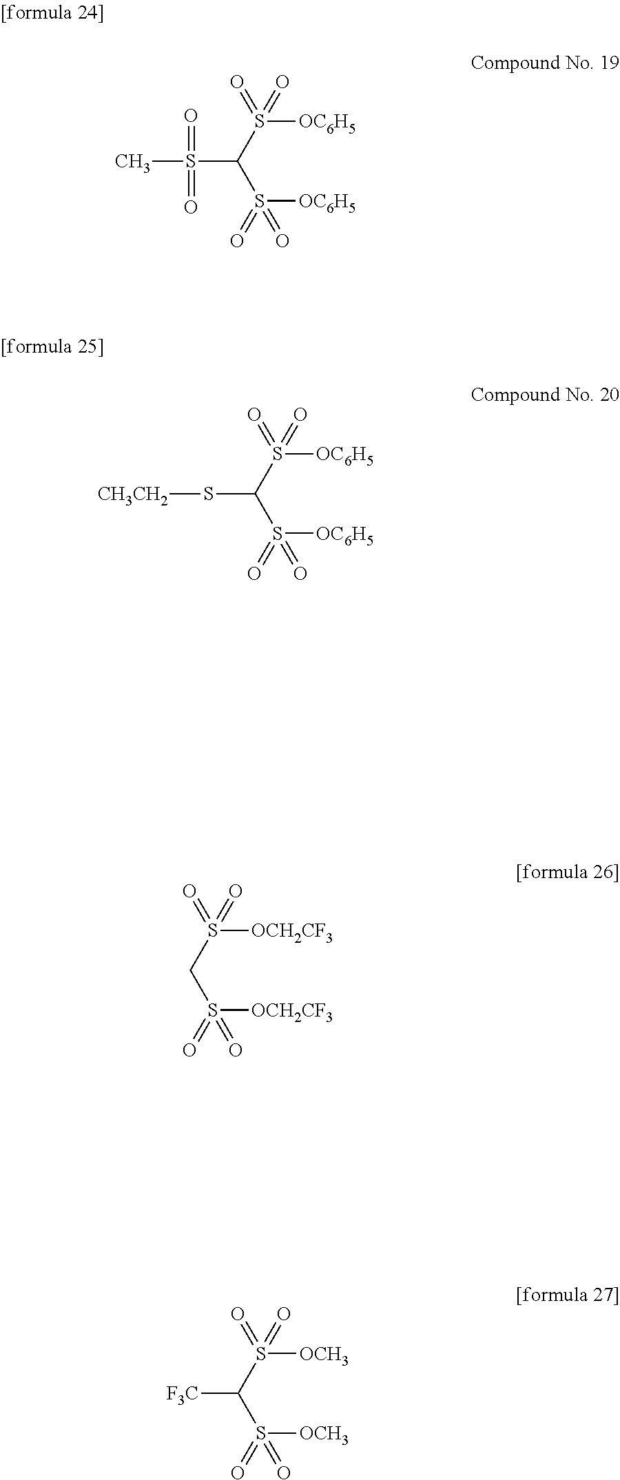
O=S(C(S(=O)(=O)[OC6H5])S(C)(=O)=O)(=O)[OC6H5].O=S(C(S(=O)(=O)[OC6H5])S[CH3CH2])(=O)[OC6H5].O=S(CS(=O)(=O)[OCH2CF3])(=O)[OCH2CF3].O=S(C(S(=O)(=O)[OCH3])[F3C])(=O)[OCH3]
